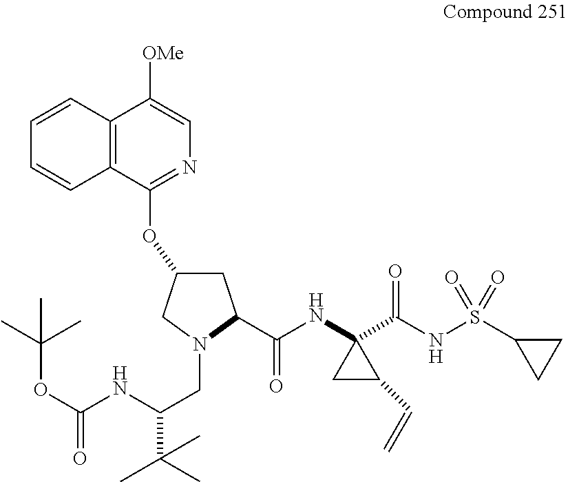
C12=C(C(OC3CC(C(NC4(C(NS(C5CC5)(=O)=O)=O)CC4C=C)=O)N(CC(NC(OC(C)(C)C)=O)C(C)(C)C)C3)=NC=C1[OMe])C=CC=C2
